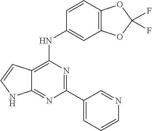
C12=NC(C3=CC=CN=C3)=NC(NC3=CC4=C(C=C3)OC(F)(F)O4)=C1C=CN2
